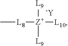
C[L8][Z+]([L9])([L9])[L10].[-Y]
